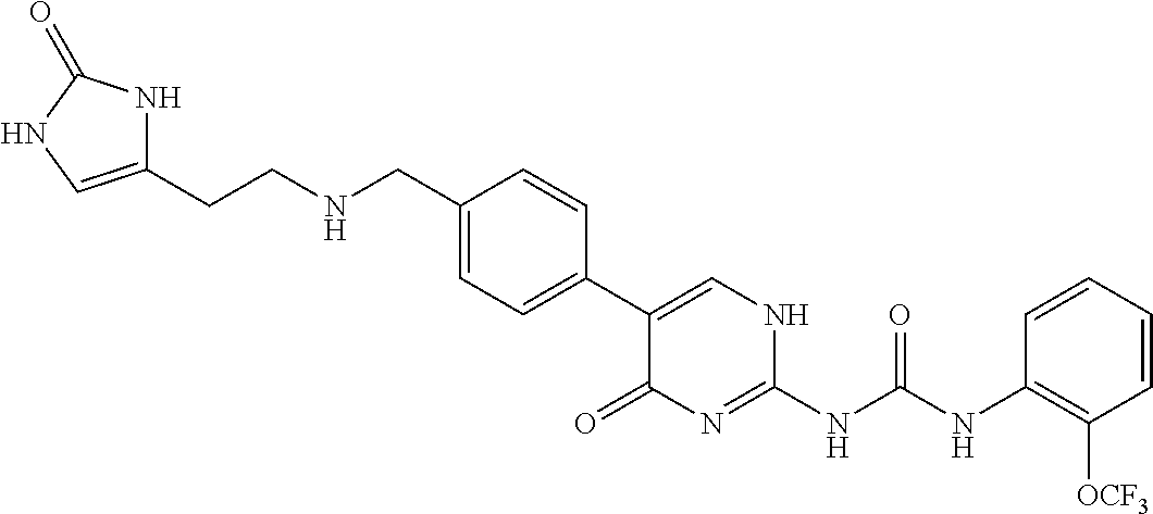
C1(C2=CC=C(CNCCC3=CNC(=O)N3)C=C2)=CNC(NC(NC2=C([OCF3])C=CC=C2)=O)=NC1=O
